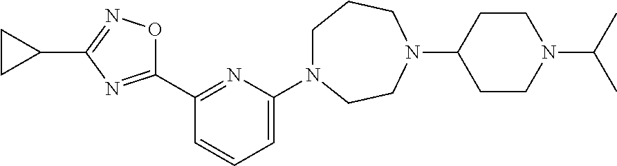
C1(C2=NC(C3CC3)=NO2)=NC(N2CCCN(C3CCN(C(C)C)CC3)CC2)=CC=C1
